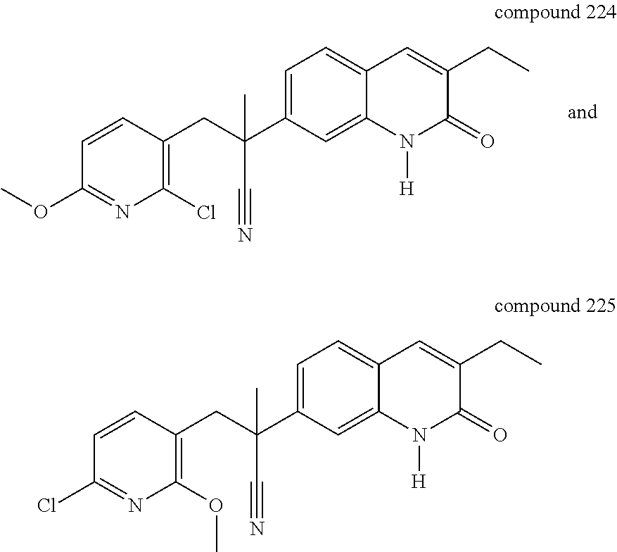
C1=CC(CC(C2=CC=C3C(=C2)N([H])C(=O)C(CC)=C3)(C#N)C)=C(Cl)N=C1OC.C1=CC(CC(C2=CC=C3C(=C2)N([H])C(=O)C(CC)=C3)(C#N)C)=C(OC)N=C1Cl
